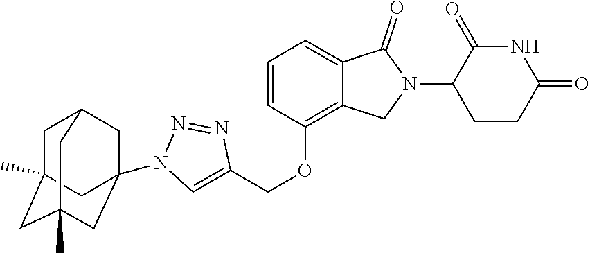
C1=CC(OCC2=CN(C34CC5CC(C)(CC(C)(C3)C5)C4)N=N2)=C2C(=C1)C(=O)N(C1CCC(=O)NC1=O)C2
